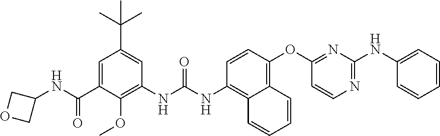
N(C(C1=CC(C(C)(C)C)=CC(NC(=O)NC2=C3C(=C(OC4=NC(NC5=CC=CC=C5)=NC=C4)C=C2)C=CC=C3)=C1OC)=O)C1COC1
